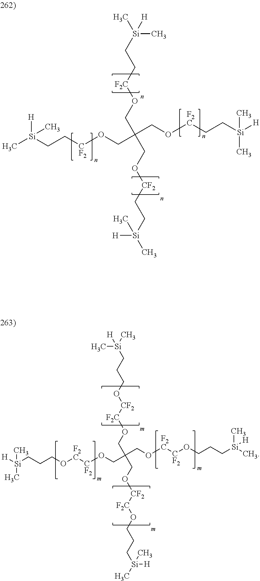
[H][Si](CC[CF2]OCC(CO[F2C]CC[Si](C)([H])C)(CO[F2C]CC[Si]([H])(C)C)CO[CF2]CC[Si]([H])(C)C)(C)C.[H][Si](C)(C)CCCO[F2C][CF2]OCC(CO[F2C][CF2]OCCC[Si](C)(C)[H])(CO[F2C][CF2]OCCC[Si]([H])(C)C)CO[CF2][F2C]OCCC[Si](C)(C)[H]
